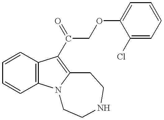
C1=CC2=C(C=C1)C(C(COC1=CC=CC=C1Cl)=O)=C1N2CCNCC1
